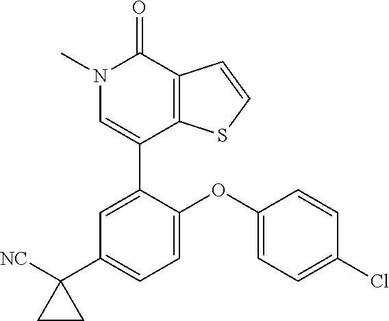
C1=CSC2=C1C(=O)N(C)C=C2C1=CC(C2([NC])CC2)=CC=C1OC1=CC=C(Cl)C=C1
